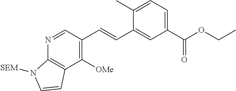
C1(C=CC2=CC(C(OCC)=O)=CC=C2C)=C([OMe])C2=C(N=C1)N([SEM])C=C2
